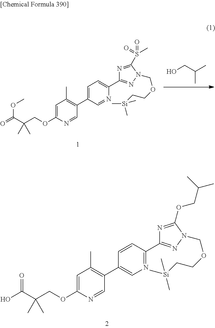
OCC(C)C.C1=C(OCC(C(OC)=O)(C)C)N=CC(C2=CC=C(C3=NN(COCC[Si](C)(C)C)C(S(=O)(=O)C)=N3)N=C2)=C1C.C1=C(OCC(C(O)=O)(C)C)N=CC(C2=CN=C(C3=NN(COCC[Si](C)(C)C)C(OCC(C)C)=N3)C=C2)=C1C
